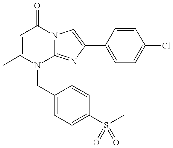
C1=C(C)N(CC2=CC=C(S(C)(=O)=O)C=C2)C2=NC(C3=CC=C(Cl)C=C3)=CN2C1=O
